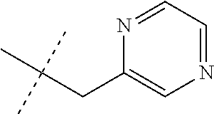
C1(CC(C)(C)C)=CN=CC=N1
